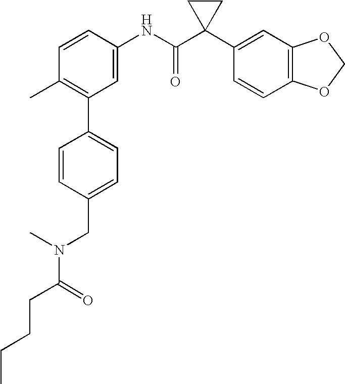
C1=CC(NC(C2(C3=CC4=C(C=C3)OCO4)CC2)=O)=CC(C2=CC=C(CN(C(CCCC)=O)C)C=C2)=C1C
